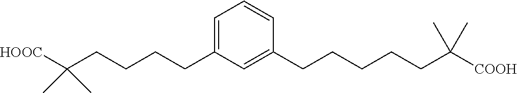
C1=C(CCCCC([HOOC])(C)C)C=C(CCCCCC([COOH])(C)C)C=C1
